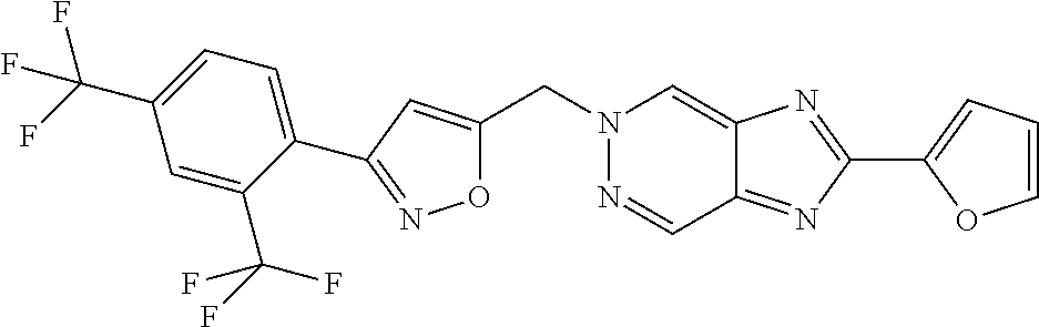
C(N1N=CC2=NC(C3=CC=CO3)=NC2=C1)C1=CC(C2=CC=C(C(F)(F)F)C=C2C(F)(F)F)=NO1
